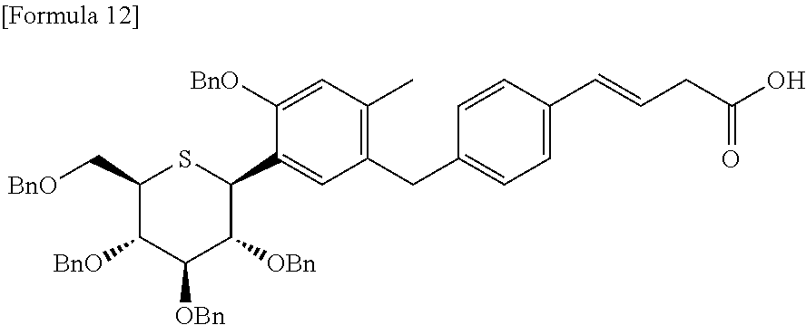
C1(C[BnO])C([BnO])C([OBn])C([OBn])C(C2=CC(CC3=CC=C(C=CCC(O)=O)C=C3)=C(C)C=C2[BnO])S1
